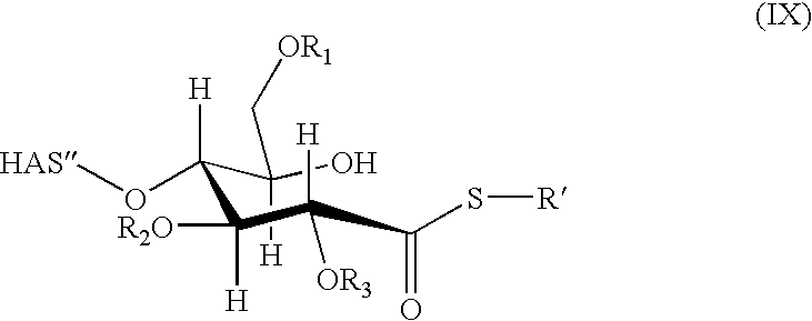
C([H])(C(C(C(C(S[R])=O)([H])[OR3])([R2O])[H])([H])O[HAS])(O)C[OR1]
